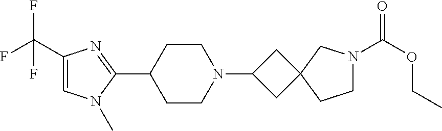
C1(C(F)(F)F)=CN(C)C(C2CCN(C3CC4(C3)CCN(C(OCC)=O)C4)CC2)=N1
